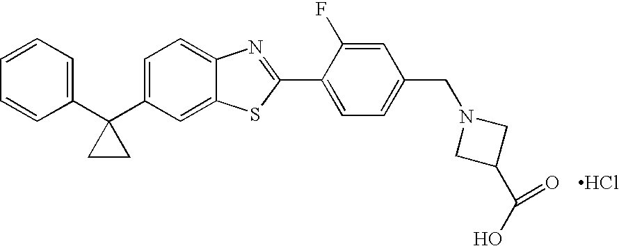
C1=CC=C(C2(C3=CC=C4C(=C3)SC(C3=CC=C(CN5CC(C(O)=O)C5)C=C3F)=N4)CC2)C=C1.Cl
